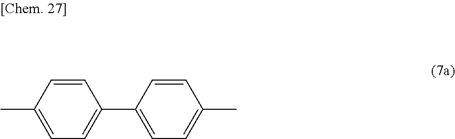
C1=C(C)C=CC(C2=CC=C(C)C=C2)=C1
